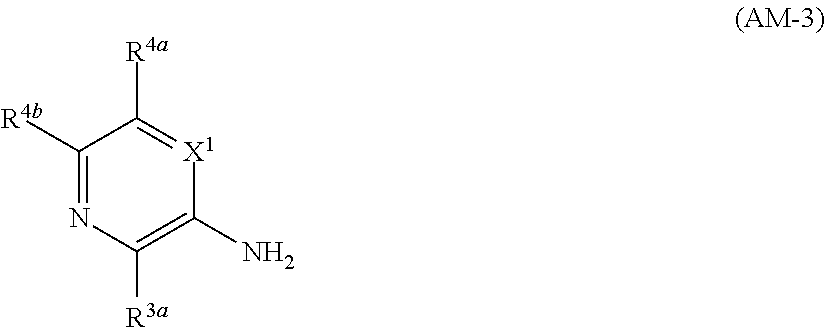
C1(N)=C([R3a])N=C([R4b])C([R4a])=[X1]1
